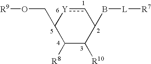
c1[Y]C(CO[R9])C([R8])C([R10])C1B[L][R7]
